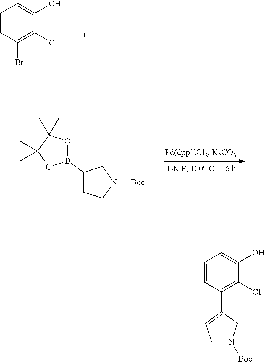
C1=CC(Br)=C(Cl)C(O)=C1.C1(B2OC(C)(C)C(C)(C)O2)=CCN([Boc])C1.C1=CC(C2=CCN([Boc])C2)=C(Cl)C(O)=C1
